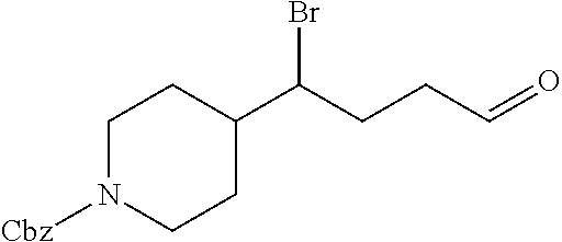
C1N([Cbz])CCC(C(CCC=O)Br)C1
